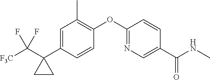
C1=C(C2(C([F3C])(F)F)CC2)C=CC(OC2=NC=C(C(NC)=O)C=C2)=C1C
